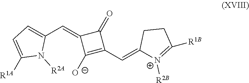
C1(=O)C(=CC2=CC=C([R1A])N2[R2A])C([O-])=C1C=C1[N+]([R2B])=C([R1B])CC1
